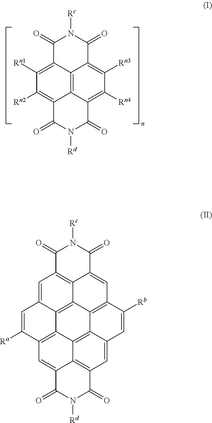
C1(=O)C2=C([Rn1])C([Rn2])=C3C4=C2C(=C([Rn3])C([Rn4])=C4C(=O)N([Rd])C3=O)C(=O)N1[Rc].C1(=O)C2=C3C(=CC4=C5C3=C3C(=C2)C=C([Ra])C2=C3C3=C5C(=CC5=C3C(=C2)C(=O)N([Rd])C5=O)C=C4[Rb])C(=O)N1[Rc]
